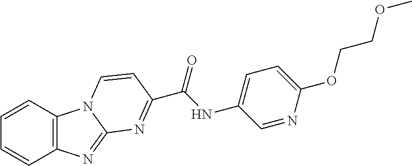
C12=C(C=CC=C1)N1C(=N2)N=C(C(NC2=CC=C(OCCOC)N=C2)=O)C=C1
